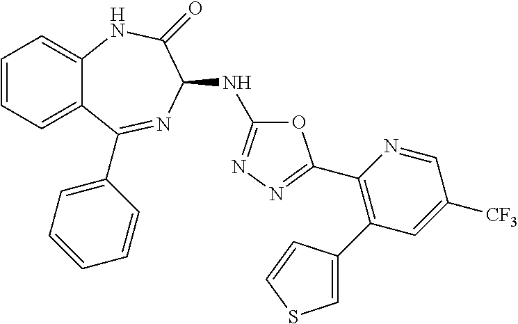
C1=CC=C2C(=C1)NC(=O)C(NC1=NN=C(C3=C(C4=CSC=C4)C=C([CF3])C=N3)O1)N=C2C1=CC=CC=C1
